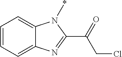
C1=CC=C2C(=C1)N(*)C(C(=O)CCl)=N2
